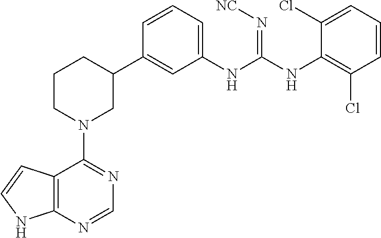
C12=C(NC=C1)N=CN=C2N1CC(C2=CC(NC(NC3=C(Cl)C=CC=C3Cl)=N[NC])=CC=C2)CCC1
